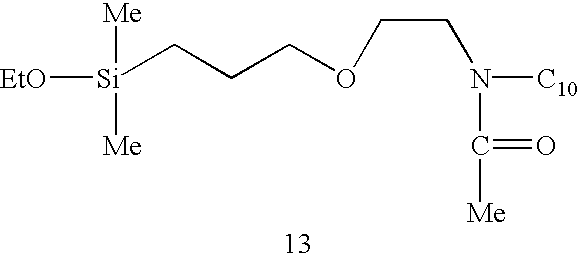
[EtO][Si](CCCOCCN([C10])C(=O)[Me])([Me])[Me]
